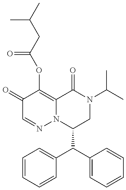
C1(=O)C=NN2C(=C1OC(=O)CC(C)C)C(=O)N(C(C)C)CC2C(C1=CC=CC=C1)C1=CC=CC=C1
